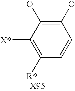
C1=CC(O)=C(O)C([X*])=C1[R*]
